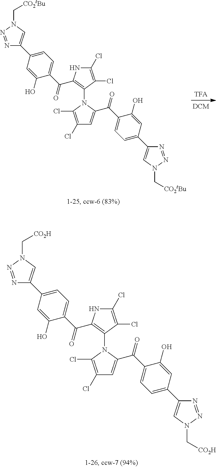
N1(C2=C(C(C3=CC=C(C4=CN(C[CO2tBu])N=N4)C=C3O)=O)NC(Cl)=C2Cl)C(Cl)=C(Cl)C=C1C(C1=CC=C(C2=CN(C[CO2tBu])N=N2)C=C1O)=O.N1(C2=C(C(C3=CC=C(C4=CN(C[CO2H])N=N4)C=C3O)=O)NC(Cl)=C2Cl)C(Cl)=C(Cl)C=C1C(C1=CC=C(C2=CN(C[CO2H])N=N2)C=C1O)=O
